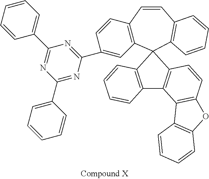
C12=C(C=CC3=C(C14C1=C(C5=C(C=C1)OC1=C5C=CC=C1)C1=C4C=CC=C1)C=C(C1=NC(C4=CC=CC=C4)=NC(C4=CC=CC=C4)=N1)C=C3)C=CC=C2
